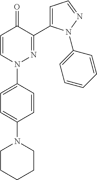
C1=CN(C2=CC=C(N3CCCCC3)C=C2)N=C(C2=CC=NN2C2=CC=CC=C2)C1=O
